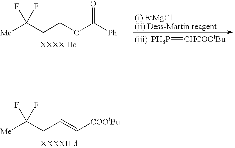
[PH3P]=[CHCOOtBu].[Me]C(CCOC([Ph])=O)(F)F.[Me]C(CC=C[COOtBu])(F)F
